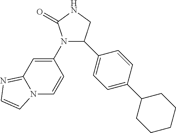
N12C=CC(N3C(=O)NCC3C3=CC=C(C4CCCCC4)C=C3)=CC1=NC=C2
